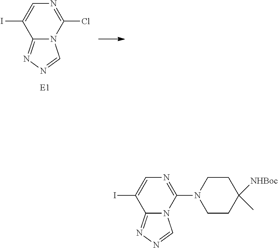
C12=NN=CN1C(N1CCC(C)([NHBoc])CC1)=NC=C2I.C12=NN=CN1C(Cl)=NC=C2I
